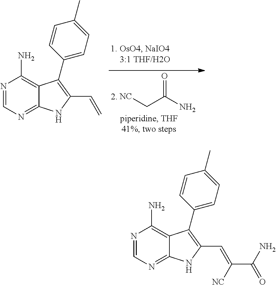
N1=CN=C2C(=C1N)C(C1=CC=C(C)C=C1)=C(C=C([NC])C(N)=O)N2.N1=CN=C2C(=C1N)C(C1=CC=C(C)C=C1)=C(C=C)N2.[NC]CC(N)=O
